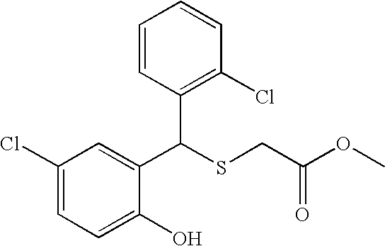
C1(C(SCC(=O)OC)C2=C(Cl)C=CC=C2)=CC(Cl)=CC=C1O
